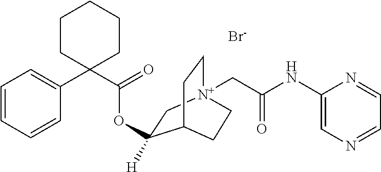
C1=CC=CC(C2(C(=O)OC3([H])C[N+]4(CC(NC5=CN=CC=N5)=O)CCC3CC4)CCCCC2)=C1.[Br-]
